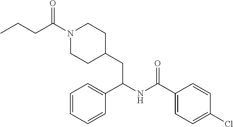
C(C(N1CCC(CC(NC(C2=CC=C(Cl)C=C2)=O)C2=CC=CC=C2)CC1)=O)CC
